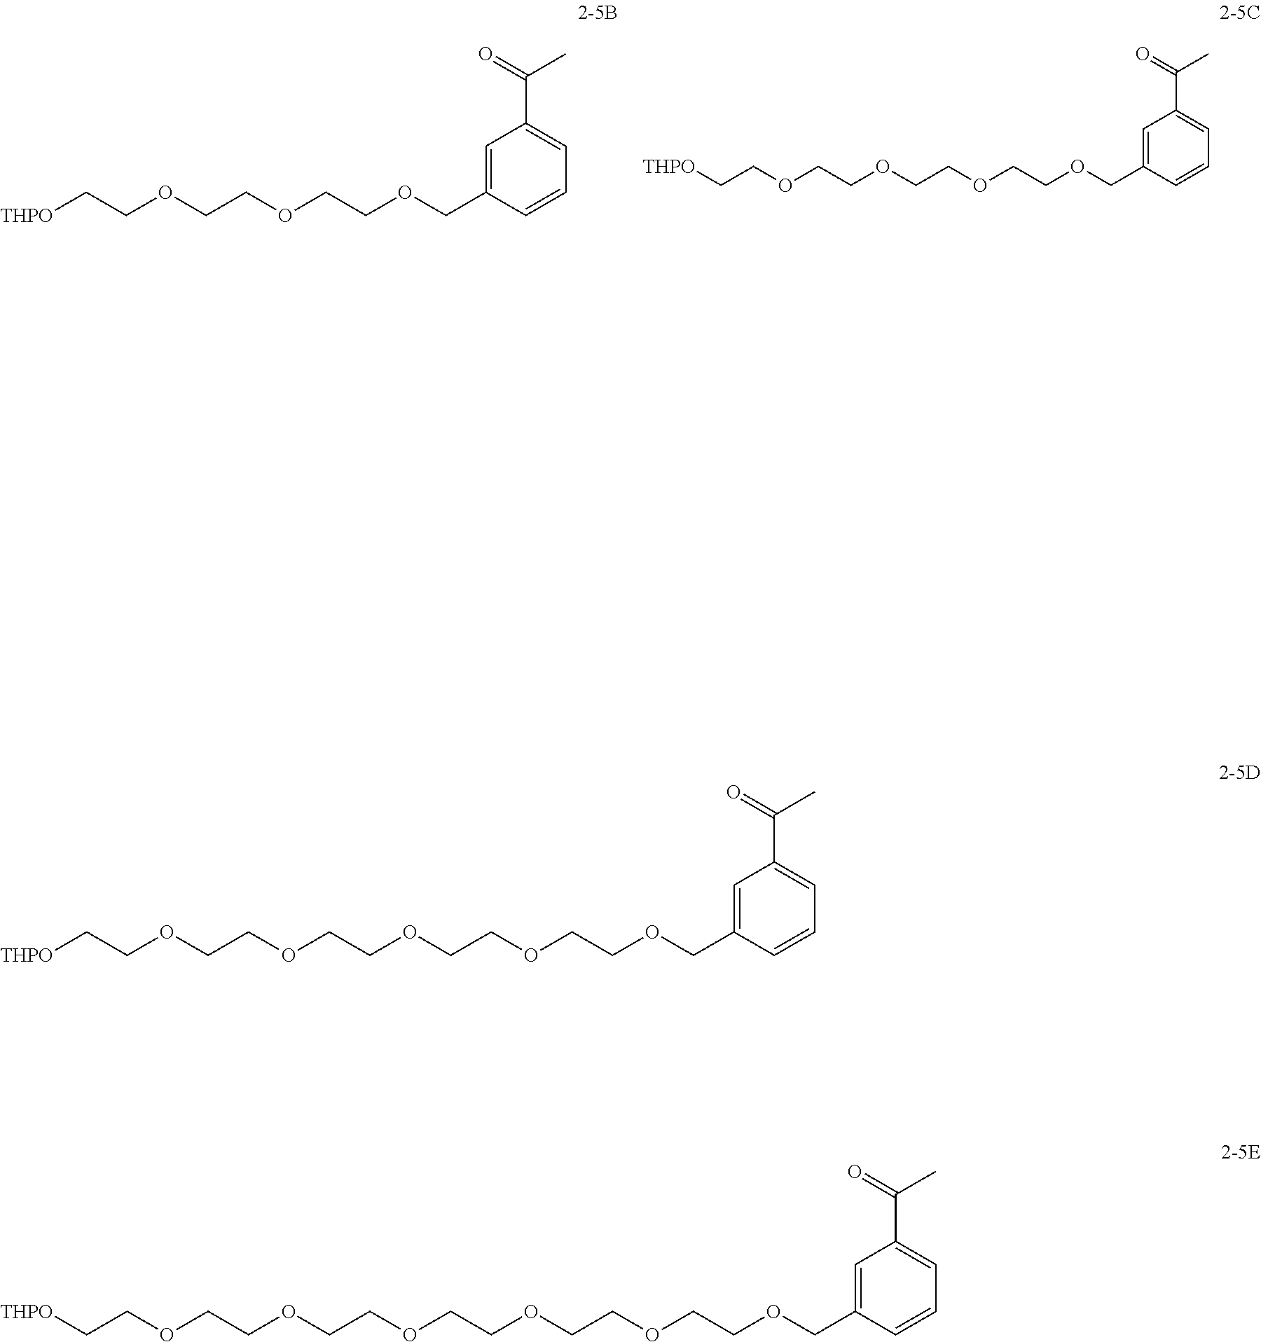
[THPO]CCOCCOCCOCC1=CC(C(=O)C)=CC=C1.[THPO]CCOCCOCCOCCOCC1=CC(C(=O)C)=CC=C1.[THPO]CCOCCOCCOCCOCCOCCOCC1=CC(C(=O)C)=CC=C1.[THPO]CCOCCOCCOCCOCCOCC1=CC(C(=O)C)=CC=C1
